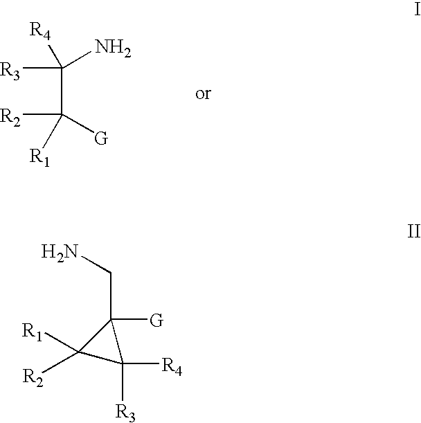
C(C([R2])([R1])[G])([R4])(N)[R3].C1([R1])([R2])C([R3])([R4])C1(CN)[G]
